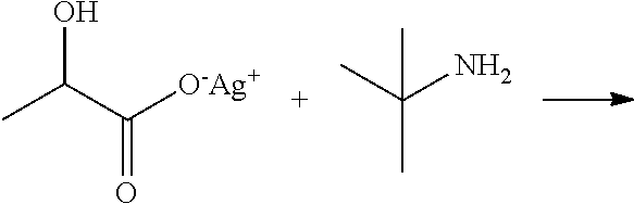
C(C([O-Ag+])=O)(O)C.CC(N)(C)C
